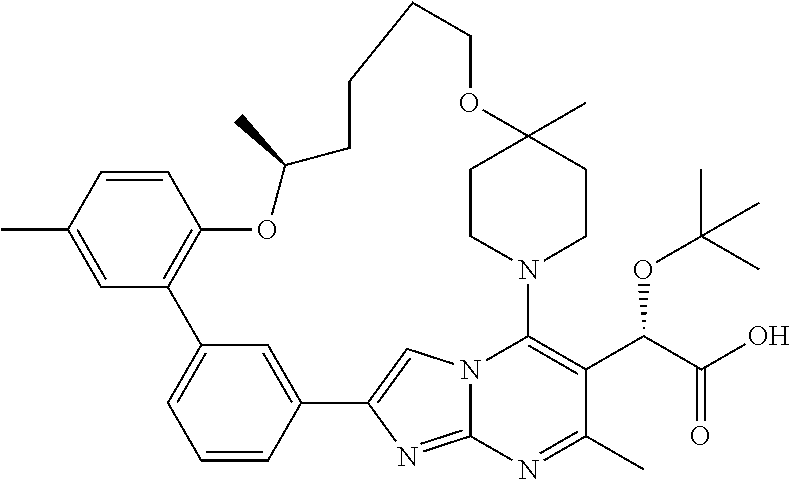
C1=CC(C)=CC2=C1OC(C)CCCCOC1(C)CCN(C3=C(C(C(O)=O)OC(C)(C)C)C(C)=NC4=NC(=CN43)C3=CC2=CC=C3)CC1
